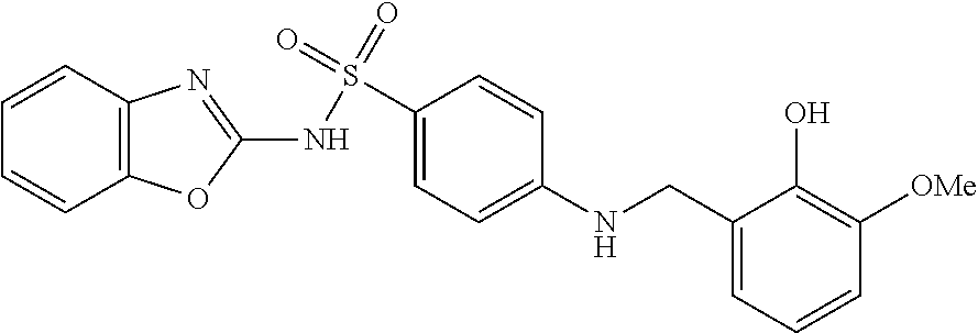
C1(CNC2=CC=C(S(NC3=NC4=C(O3)C=CC=C4)(=O)=O)C=C2)=CC=CC([OMe])=C1O
